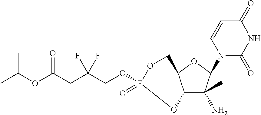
C12C(C)(N)C(N3C(=O)NC(=O)C=C3)OC1COP(OCC(CC(OC(C)C)=O)(F)F)(=O)O2
